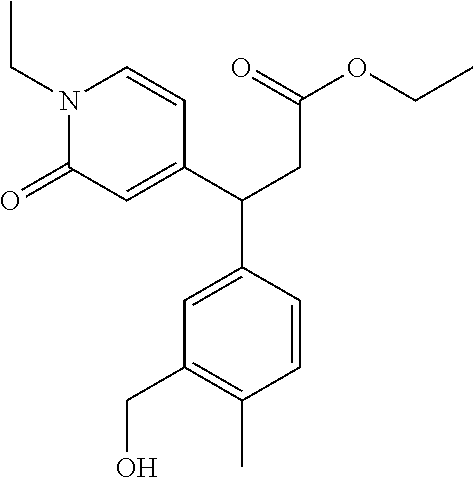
N1(CC)C(=O)C=C(C(CC(OCC)=O)C2=CC(CO)=C(C)C=C2)C=C1
